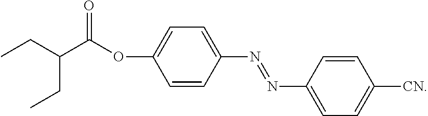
CCC(C(OC1=CC=C(N=NC2=CC=C([CN])C=C2)C=C1)=O)CC
